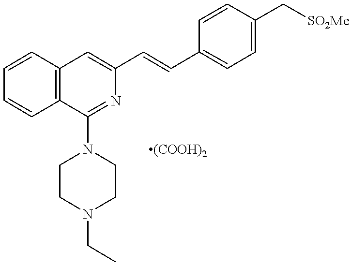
C1=CC2=C(C=C1)C(N1CCN(CC)CC1)=NC(C=CC1=CC=C(C[SO2Me])C=C1)=C2.[(COOH)2]
